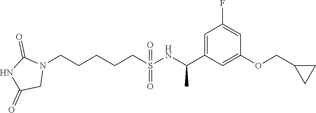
N1(CCCCCS(=O)(=O)NC(C2=CC(F)=CC(OCC3CC3)=C2)C)C(=O)NC(=O)C1
